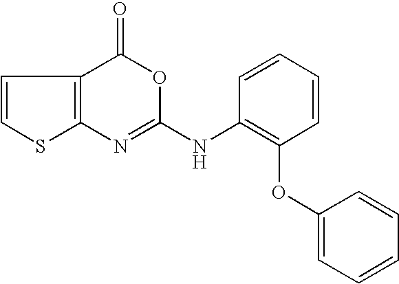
C12=C(C(=O)OC(NC3=C(OC4=CC=CC=C4)C=CC=C3)=N1)C=CS2
